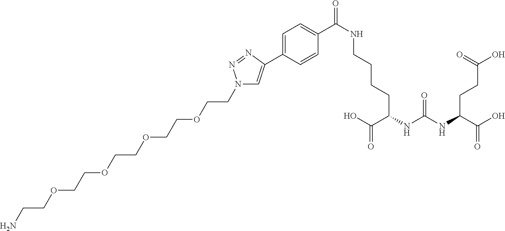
C(C(O)=O)(NC(NC(C(O)=O)CCC(O)=O)=O)CCCCNC(=O)C1=CC=C(C2=CN(CCOCCOCCOCCOCCN)N=N2)C=C1
